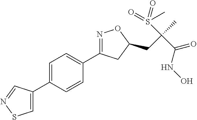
C1=C(C2=CSN=C2)C=CC(C2=NOC(CC(C)(S(=O)(C)=O)C(NO)=O)C2)=C1
